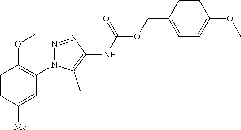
C1=CC([Me])=CC(N2N=NC(NC(OCC3=CC=C(OC)C=C3)=O)=C2C)=C1OC
